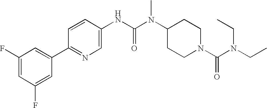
C1(F)=CC(F)=CC(C2=NC=C(NC(N(C3CCN(C(=O)N(CC)CC)CC3)C)=O)C=C2)=C1
